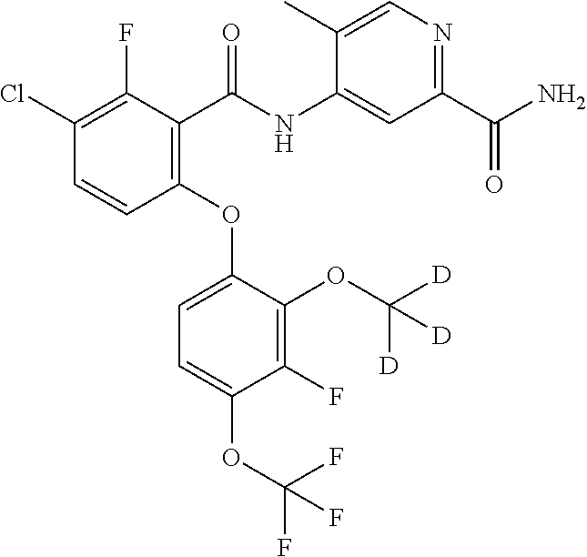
C1(OC2=CC=C(OC(F)(F)F)C(F)=C2OC([D])([D])[D])=C(C(NC2=CC(C(N)=O)=NC=C2C)=O)C(F)=C(Cl)C=C1
